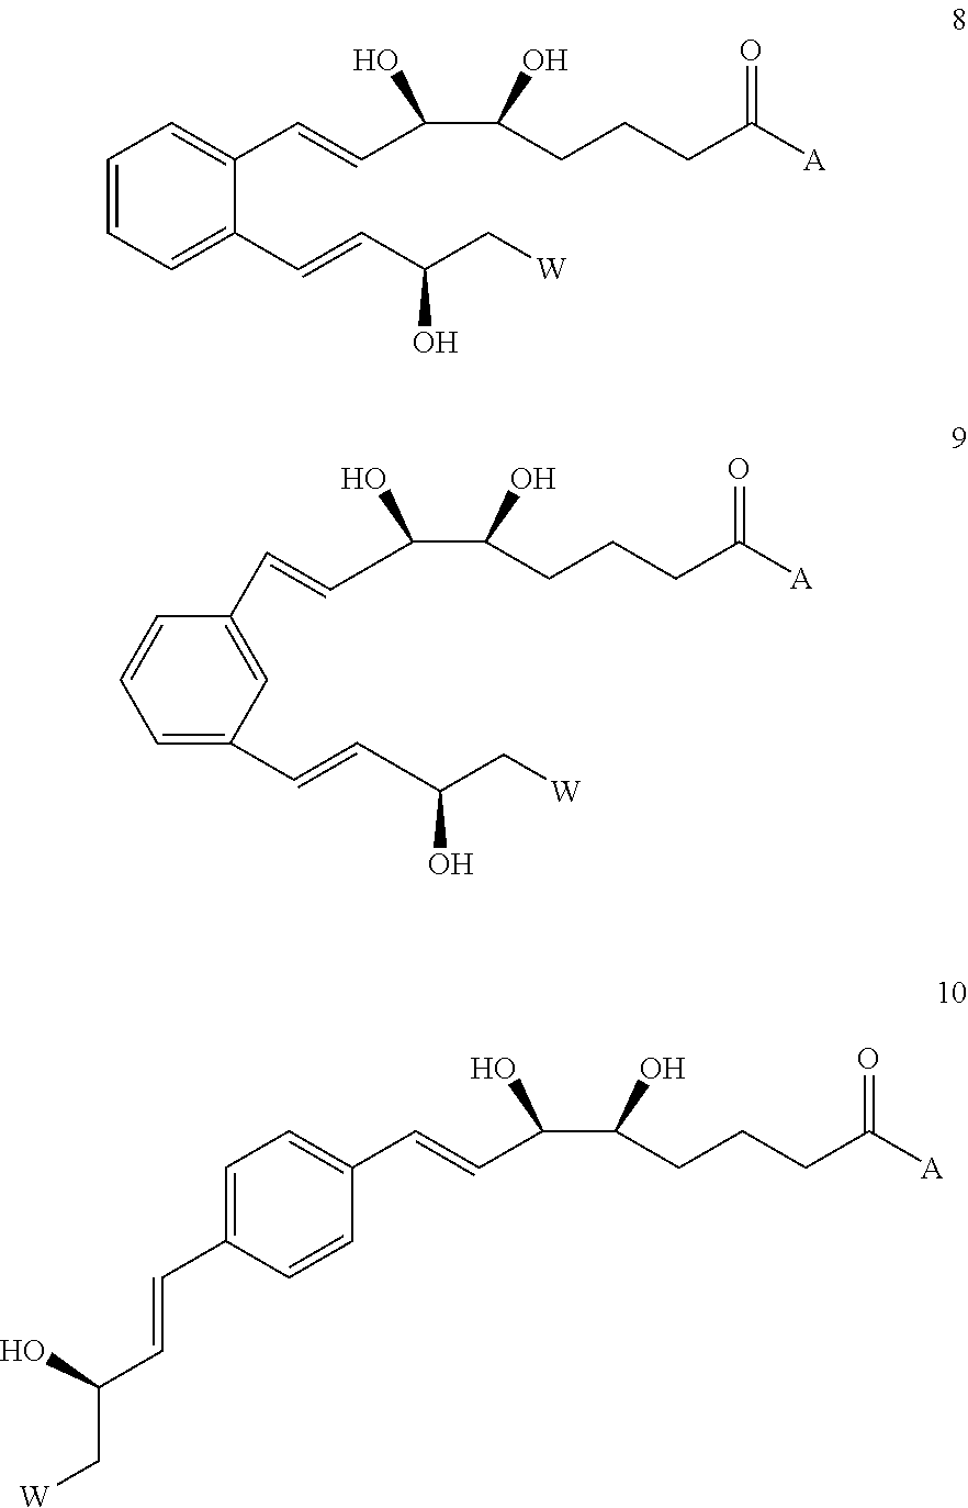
C1(C=CC(C(O)CCCC([A])=O)O)=CC=CC=C1C=CC(C[W])O.C1=C(C=CC(C[W])O)C=C(C=CC(C(O)CCCC([A])=O)O)C=C1.C1(C=CC(C(O)CCCC([A])=O)O)=CC=C(C=CC(C[W])O)C=C1
